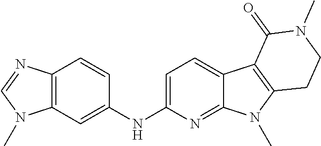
C1(NC2=CC=C3C(=N2)N(C)C2=C3C(=O)N(C)CC2)=CC2=C(C=C1)N=CN2C
